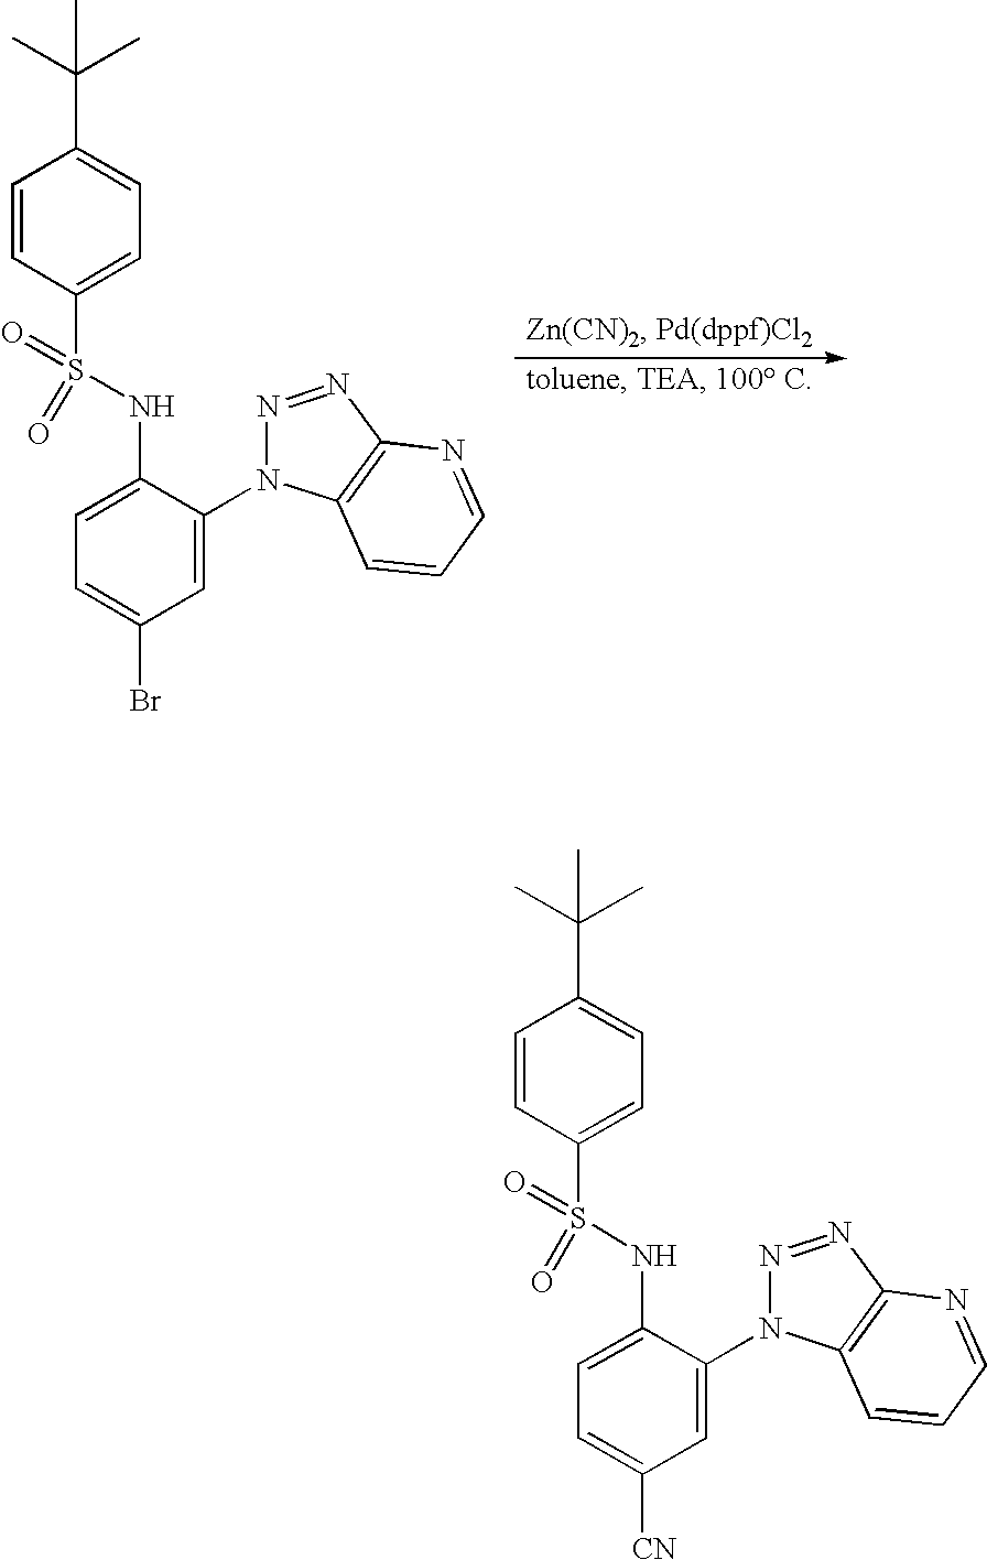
C(C1=CC=C(S(NC2=CC=C(Br)C=C2N2N=NC3=C2C=CC=N3)(=O)=O)C=C1)(C)(C)C.C(C1=CC=C(S(NC2=CC=C([CN])C=C2N2N=NC3=C2C=CC=N3)(=O)=O)C=C1)(C)(C)C
